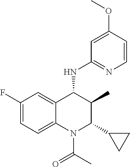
C1(F)=CC=C2C(=C1)C(NC1=NC=CC(OC)=C1)C(C)C(C1CC1)N2C(C)=O
